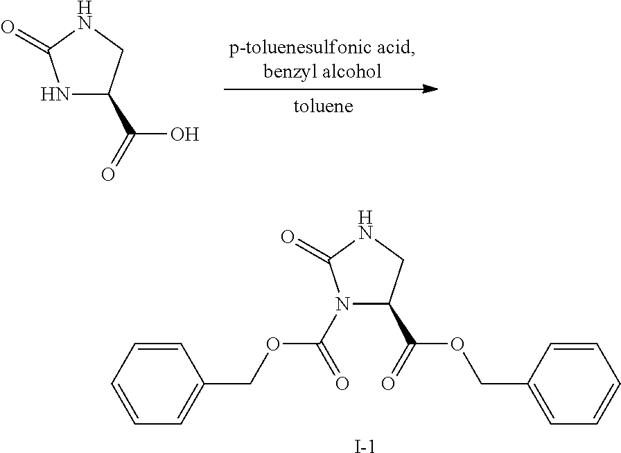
N1C(C(=O)O)CNC1=O.N1(C(=O)OCC2=CC=CC=C2)C(C(=O)OCC2=CC=CC=C2)CNC1=O.[I-]
